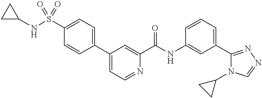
C1(S(NC2CC2)(=O)=O)=CC=C(C2=CC=NC(C(NC3=CC(C4=NN=CN4C4CC4)=CC=C3)=O)=C2)C=C1
